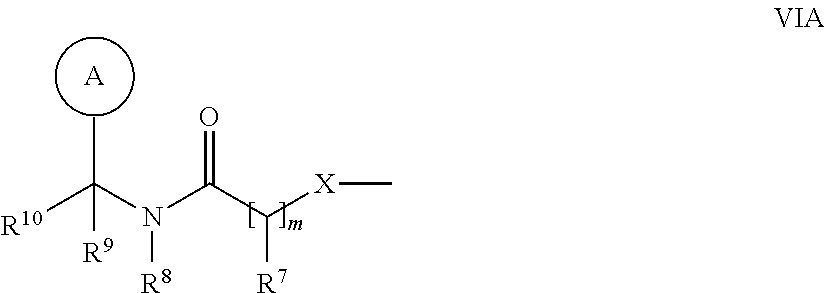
[A].[R10]C(N(C(C([X]C)[R7])=O)[R8])([R9])C
